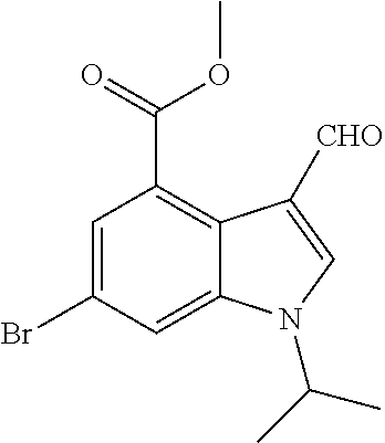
C1=C(Br)C=C2C(=C1C(=O)OC)C([CHO])=CN2C(C)C
